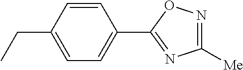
C1=CC(CC)=CC=C1C1=NC([Me])=NO1
